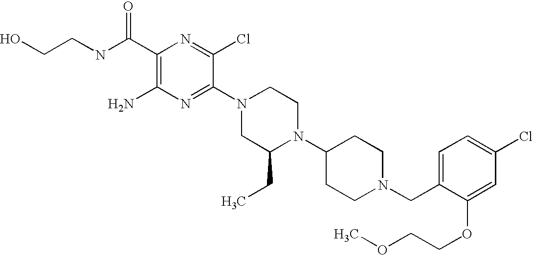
C1(C(NCCO)=O)=C(N)N=C(N2CC(CC)N(C3CCN(CC4=CC=C(Cl)C=C4OCCOC)CC3)CC2)C(Cl)=N1
